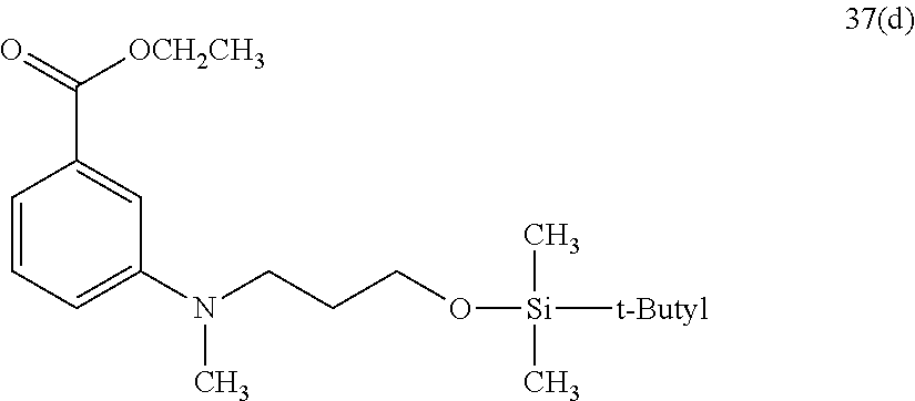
C1=CC=C(N(CCCO[Si](C)(C)[t-Butyl])C)C=C1C(=O)[OCH2CH3]
